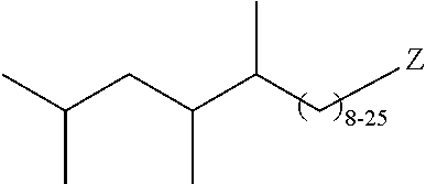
C(C(C[Z])C)(CC(C)C)C
